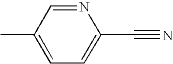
C1(C)=CC=C(C#N)N=C1
